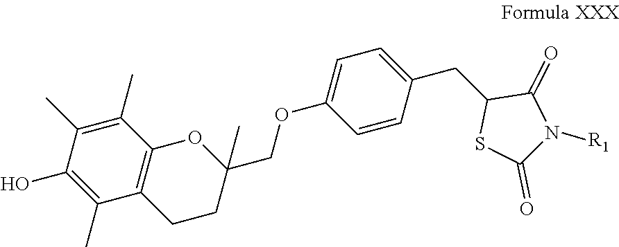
OC1=C(C)C2=C(C(C)=C1C)OC(COC1=CC=C(CC3SC(=O)N([R1])C3=O)C=C1)(C)CC2
